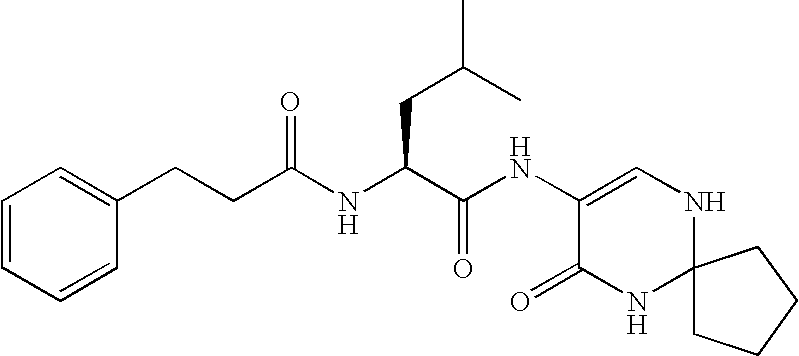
C(C(C(NC1=CNC2(NC1=O)CCCC2)=O)NC(CCC1=CC=CC=C1)=O)C(C)C
